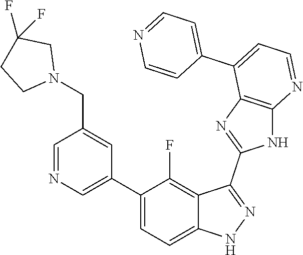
C1=NC=C(C2=CC=C3C(=C2F)C(C2=NC4=C(N2)N=CC=C4C2=CC=NC=C2)=NN3)C=C1CN1CC(F)(F)CC1
